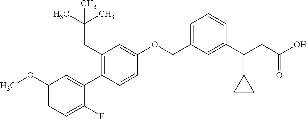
C1(OC)=CC=C(F)C(C2=C(CC(C)(C)C)C=C(OCC3=CC=CC(C(CC(O)=O)C4CC4)=C3)C=C2)=C1
